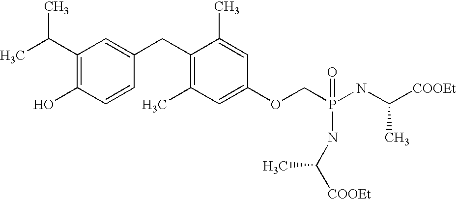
CC(C1=C(O)C=CC(CC2=C(C)C=C(OCP(NC([COOEt])C)(NC([COOEt])C)=O)C=C2C)=C1)C
